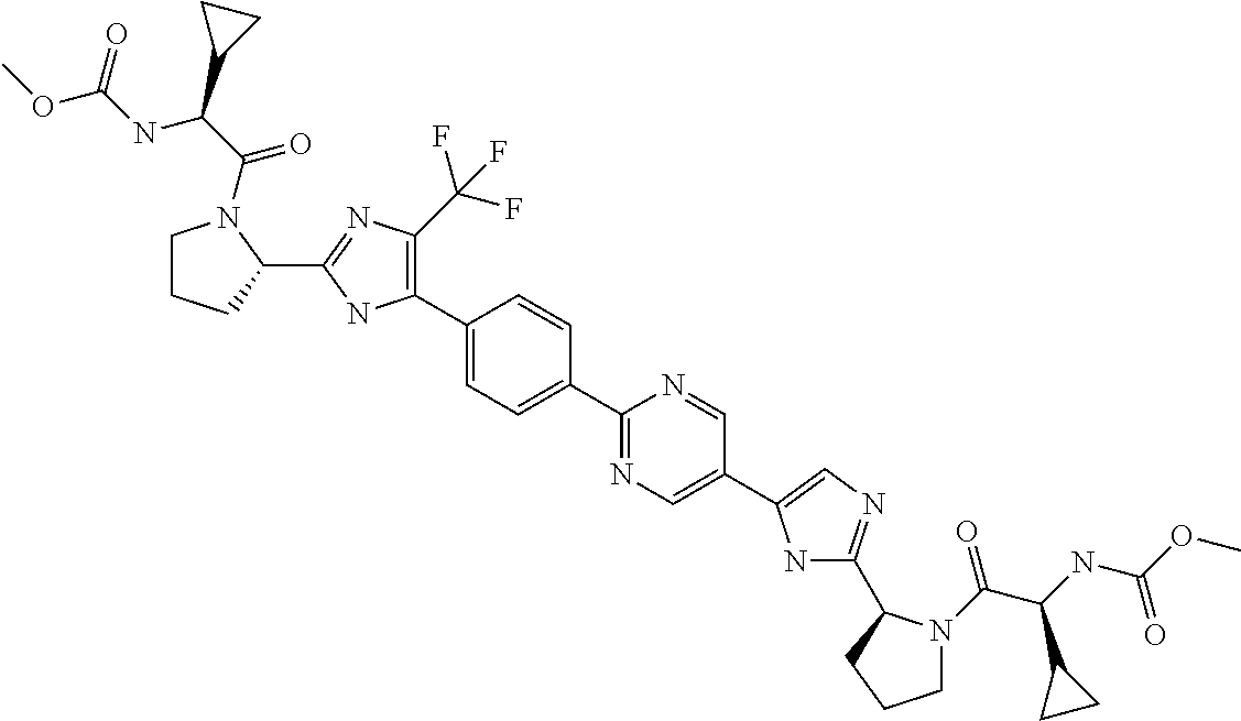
C1CCC(C2=NC(C(F)(F)F)=C(C3=CC=C(C4=NC=C(C5=CN=C(C6N(C(C(NC(OC)=O)C7CC7)=O)CCC6)N5)C=N4)C=C3)N2)N1C(C(NC(OC)=O)C1CC1)=O
